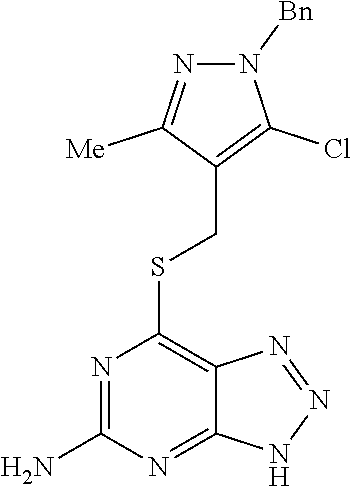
S(C1=C2C(=NC(N)=N1)NN=N2)CC1=C(Cl)N([Bn])N=C1[Me]
